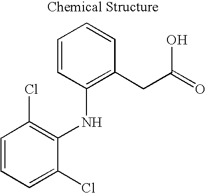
C1=CC=C(Cl)C(NC2=C(CC(=O)O)C=CC=C2)=C1Cl
